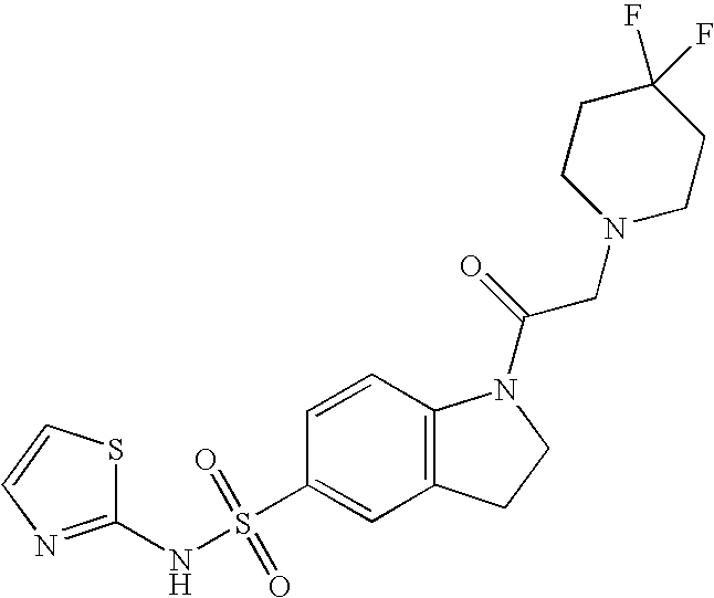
C1(NS(C2=CC3=C(C=C2)N(C(=O)CN2CCC(F)(F)CC2)CC3)(=O)=O)=NC=CS1
